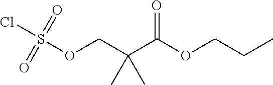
S(OCC(C(OCCC)=O)(C)C)(=O)(=O)Cl
